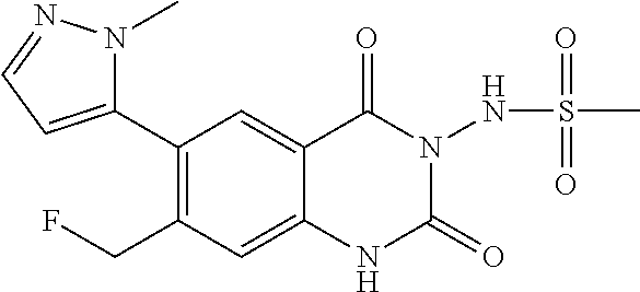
C1(C2=CC=NN2C)=C(CF)C=C2C(=C1)C(=O)N(NS(C)(=O)=O)C(=O)N2
